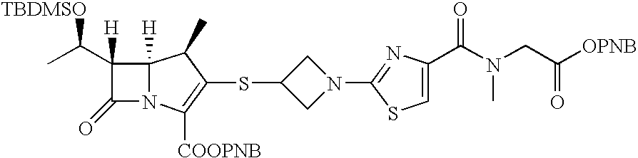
C1(C(C)[TBDMSO])([H])C(=O)N2C1([H])C(C)C(SC1CN(C3=NC(C(N(CC([OPNB])=O)C)=O)=CS3)C1)=C2[COOPNB]
